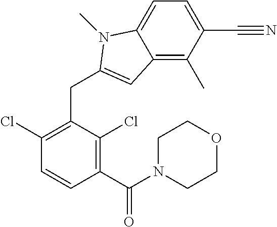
C1(C(N2CCOCC2)=O)=C(Cl)C(CC2=CC3=C(C)C(C#N)=CC=C3N2C)=C(Cl)C=C1
